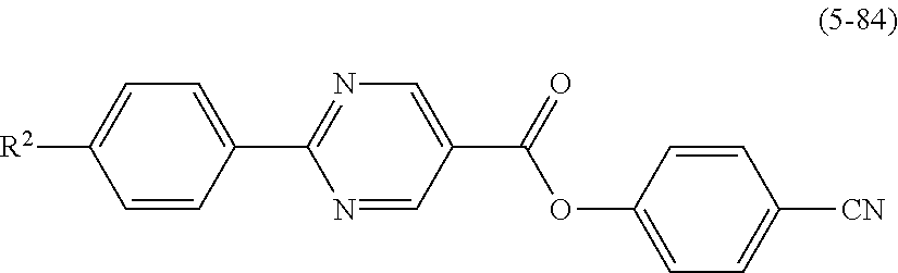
C1=C(C2=NC=C(C(=O)OC3=CC=C([CN])C=C3)C=N2)C=CC([R2])=C1
